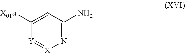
N1=C(N)C=C([X01a])[Y]=[X]1
